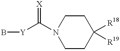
B[Y]C(N1CCC([R18])([R19])CC1)=[X]
